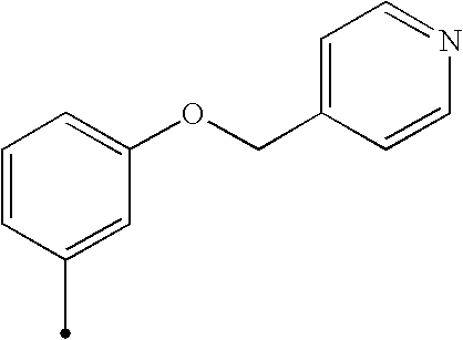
C1=CC(C)=CC(OCC2=CC=NC=C2)=C1
